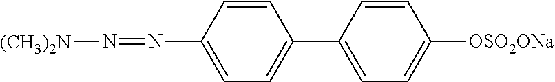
C1=CC(N=N[(CH3)2N])=CC=C1C1=CC=C([OSO2ONa])C=C1
